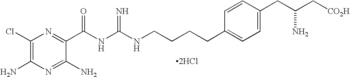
C1(Cl)=C(N)N=C(N)C(C(NC(=N)NCCCCC2=CC=C(CC(C[CO2H])N)C=C2)=O)=N1.[2HCl]
